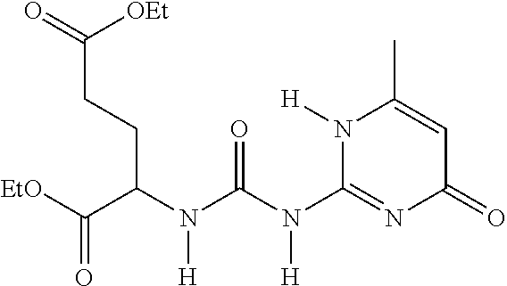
[EtO]C(C(CCC([OEt])=O)N([H])C(=O)N([H])C1=NC(=O)C=C(C)N1[H])=O
